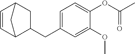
C12C=CC(C1)CC2CC1=CC=C(OC(C)=O)C(OC)=C1
